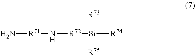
N[R71][NH][R72][Si]([R73])([R75])[R74]
